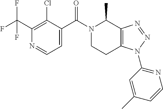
N1(C(C2=CC=NC(C(F)(F)F)=C2Cl)=O)CCC2=C(C1C)N=NN2C1=NC=CC(C)=C1
